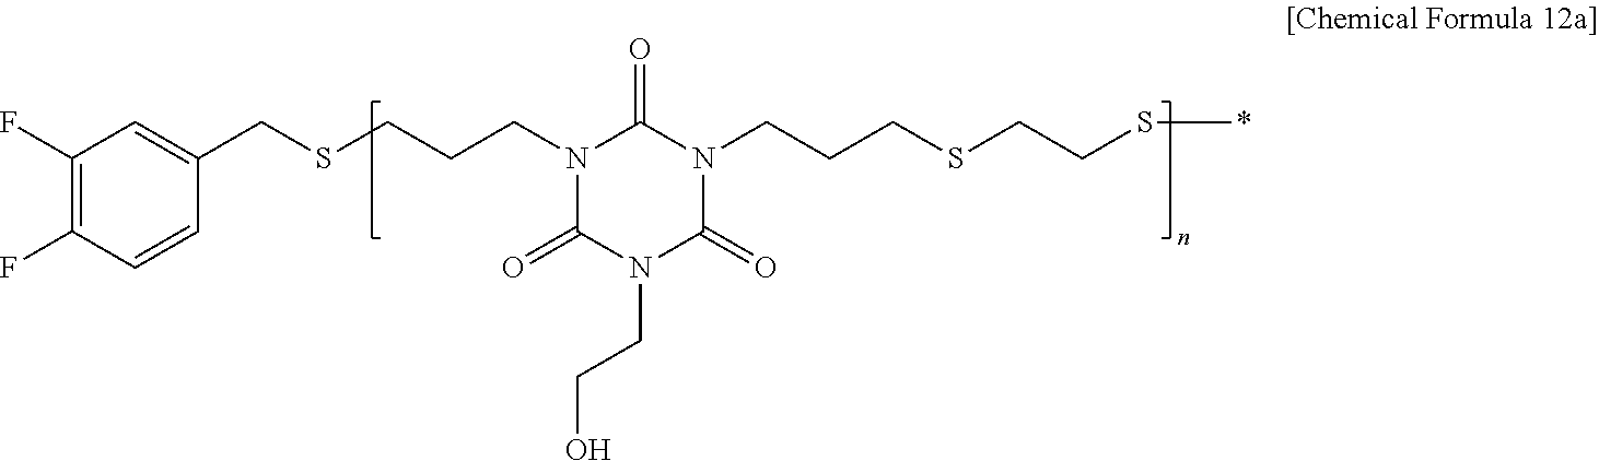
N1(CCCSCC2=CC(F)=C(F)C=C2)C(=O)N(CCO)C(=O)N(CCCSCCS*)C1=O
